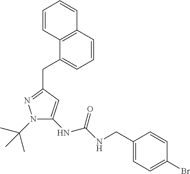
C1=CC2=C(C=C1)C=CC=C2CC1=NN(C(C)(C)C)C(NC(NCC2=CC=C(Br)C=C2)=O)=C1
